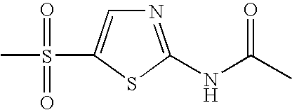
N1=C(NC(C)=O)SC(S(C)(=O)=O)=C1
